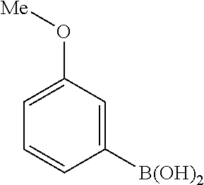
C1(O[Me])=CC=CC([B(OH)2])=C1
